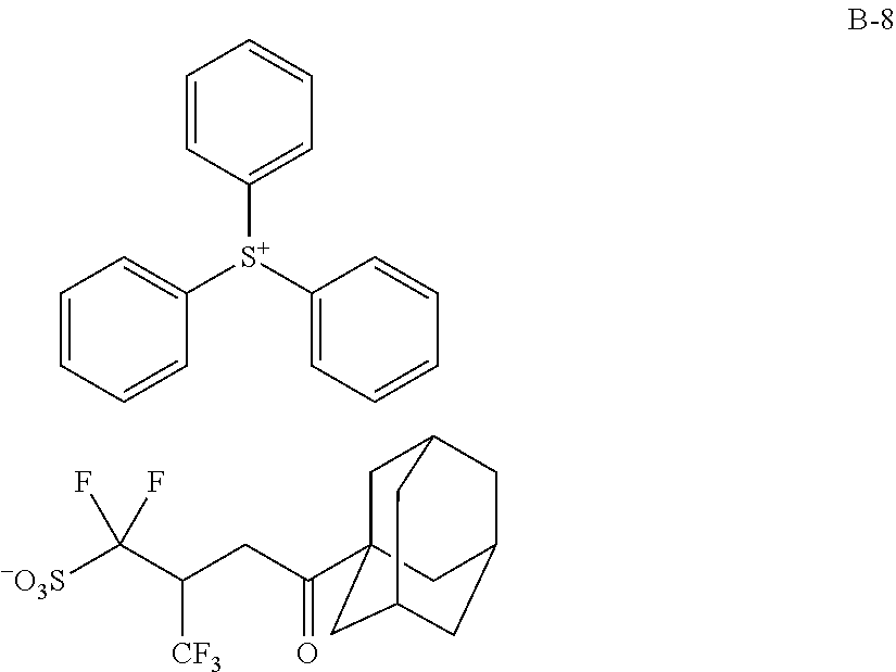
C1=CC([S+](C2=CC=CC=C2)C2=CC=CC=C2)=CC=C1.C1C2(C(CC(C([-O3S])(F)F)[CF3])=O)CC3CC(CC1C3)C2
